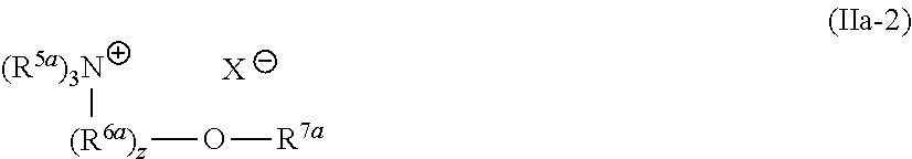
[(R6a)z](O[R7a])[(R5a)3N].[X]
